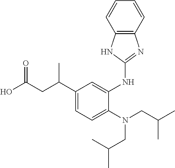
OC(CC(C1=CC=C(N(CC(C)C)CC(C)C)C(NC2=NC3=C(N2)C=CC=C3)=C1)C)=O
